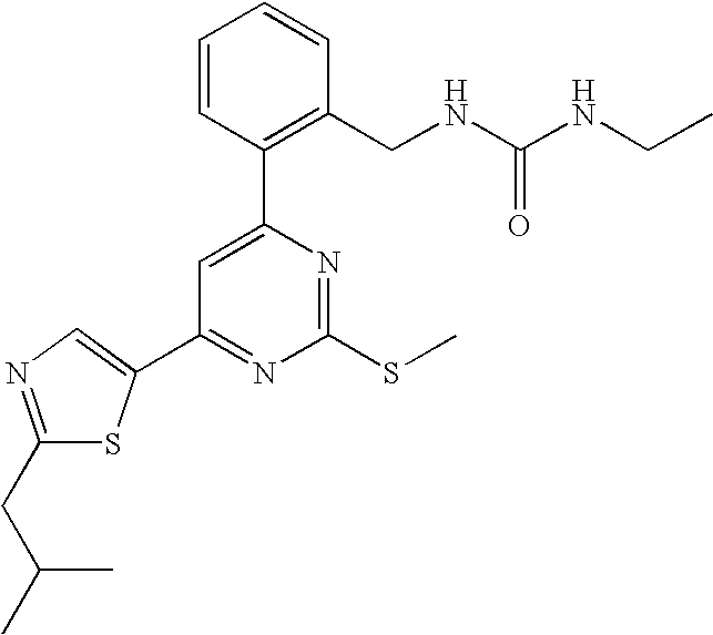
C1=CC(C2=CC(C3=CN=C(CC(C)C)S3)=NC(SC)=N2)=C(CNC(NCC)=O)C=C1
